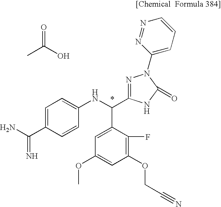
CC(O)=O.NC(C1=CC=C(NC(C2=CC(OC)=CC(OCC#N)=C2F)C2=NN(C3=CC=CN=N3)C(=O)N2)C=C1)=N
